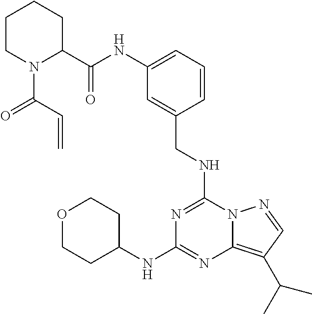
C1(C(NC2=CC=CC(CNC3=NC(NC4CCOCC4)=NC4=C(C(C)C)C=NN34)=C2)=O)CCCCN1C(=O)C=C
